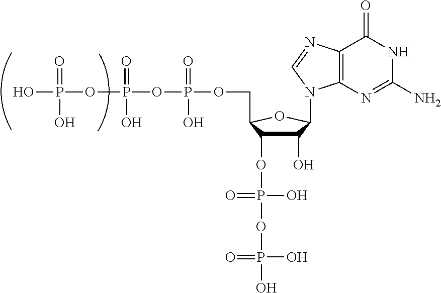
C12=C(N=C(N)NC1=O)N(C1C(O)C(OP(=O)(O)OP(=O)(O)O)C(COP(=O)(O)OP(=O)(O)OP(=O)(O)O)O1)C=N2
